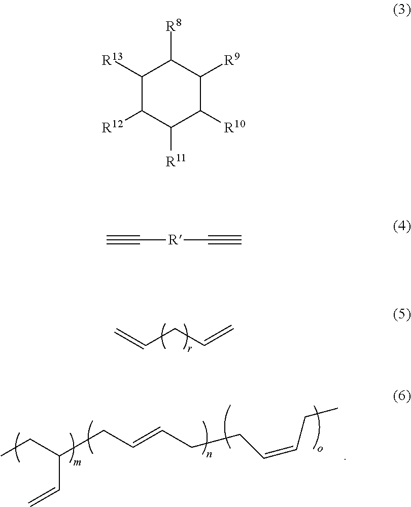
CCC(C=C)CC=CCCC=CCC.C=CCC=C.C1([R13])C([R12])C([R11])C([R10])C([R9])C1[R8].C([R]C#C)#C
